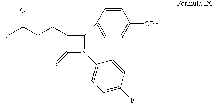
C1(CCC(O)=O)C(=O)N(C2=CC=C(F)C=C2)C1C1=CC=C([OBn])C=C1
